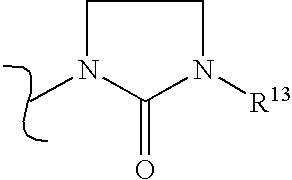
CN1CCN([R13])C1=O
